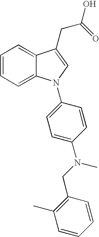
C1=CC=C2C(=C1)C(CC(=O)O)=CN2C1=CC=C(N(CC2=C(C)C=CC=C2)C)C=C1
